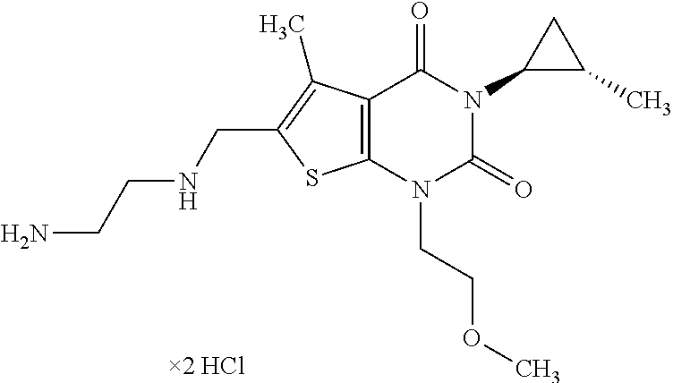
C12=C(N(CCOC)C(=O)N(C3C(C)C3)C1=O)SC(CNCCN)=C2C
